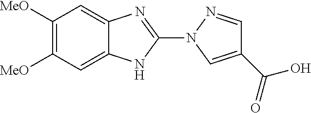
C1=C2C(=CC([MeO])=C1[MeO])N=C(N1C=C(C(=O)O)C=N1)N2
